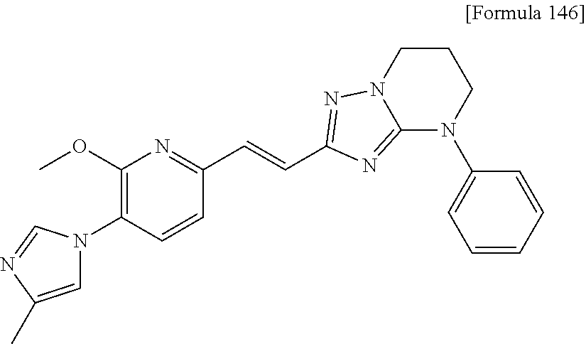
C1=CC(N2C=C(C)N=C2)=C(OC)N=C1C=CC1=NN2C(=N1)N(C1=CC=CC=C1)CCC2
